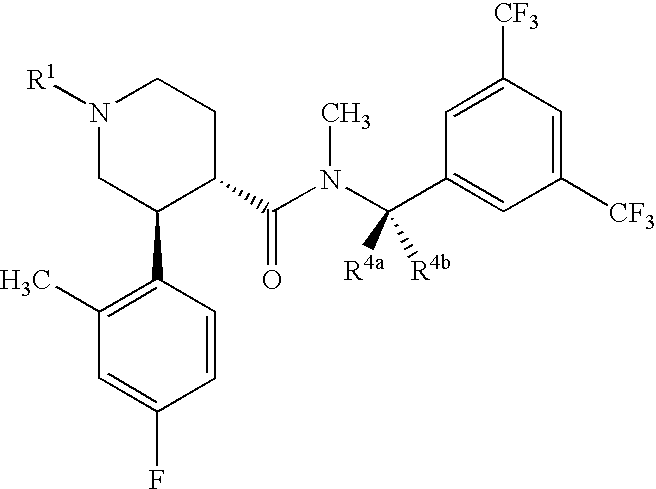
C1(C)=C(C2C(C(N(C(C3=CC([CF3])=CC([CF3])=C3)([R4b])[R4a])C)=O)CCN([R1])C2)C=CC(F)=C1
